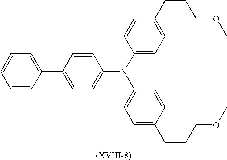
C1=C(C2=CC=CC=C2)C=CC(N(C2=CC=C(CCCOC)C=C2)C2=CC=C(CCCOC)C=C2)=C1
